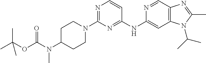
C1(N2CCC(N(C(=O)OC(C)(C)C)C)CC2)=NC=CC(NC2=CC3=C(C=N2)N=C(C)N3C(C)C)=N1
